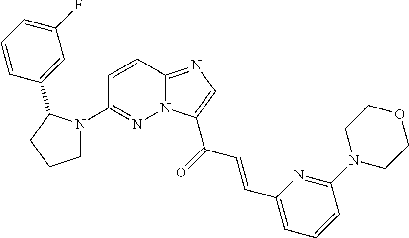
N12C(=NC=C1C(=O)C=CC1=CC=CC(N3CCOCC3)=N1)C=CC(N1CCCC1C1=CC(F)=CC=C1)=N2
